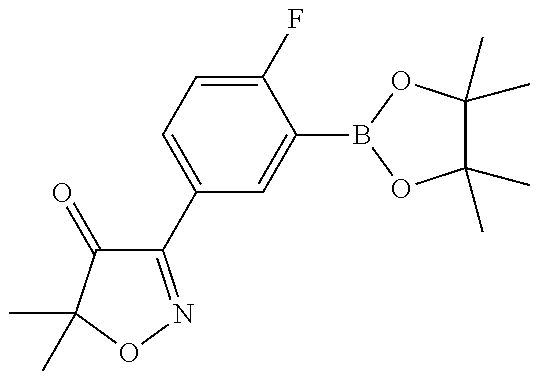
C1(C2=CC=C(F)C(B3OC(C)(C)C(C)(C)O3)=C2)=NOC(C)(C)C1=O
